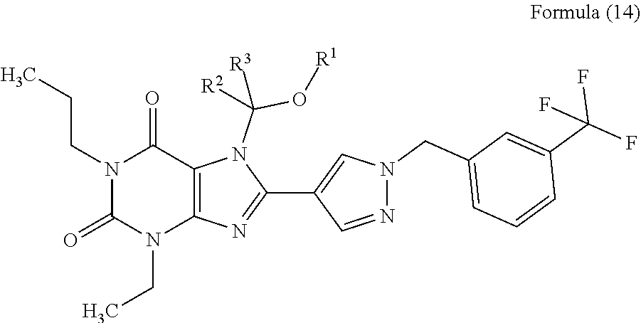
N1(CCC)C(=O)N(CC)C2=C(C1=O)N(C(O[R1])([R2])[R3])C(C1=CN(CC3=CC=CC(C(F)(F)F)=C3)N=C1)=N2
